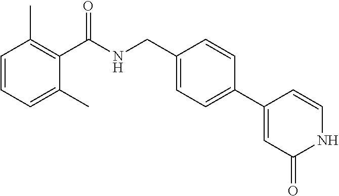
C1=CC=C(C)C(C(NCC2=CC=C(C3=CC(=O)NC=C3)C=C2)=O)=C1C
